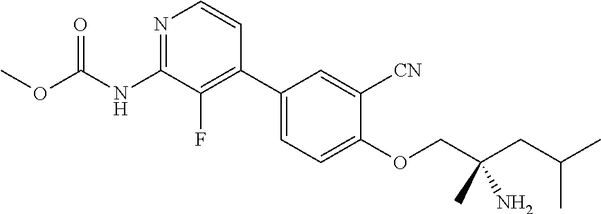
N1=C(NC(OC)=O)C(F)=C(C2=CC=C(OCC(CC(C)C)(C)N)C([CN])=C2)C=C1
